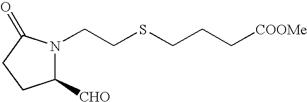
C1([CHO])N(CCSCCC[COOMe])C(=O)CC1
